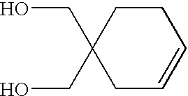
OCC1(CO)CC=CCC1
